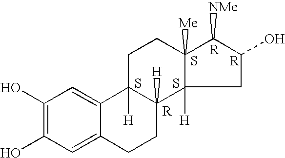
C1(O)=C(O)C=C2C(=C1)C1([H])C([H])(CC2)C2([H])C([Me])(CC1)C([NMe])C(O)C2.S.S.S
